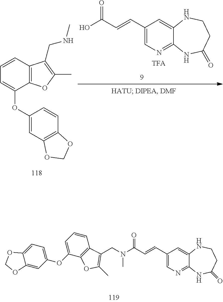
C1(C=CC(=O)N(CC2=C(C)OC3=C2C=CC=C3OC2=CC=C3C(=C2)OCO3)C)=CN=C2C(=C1)NCCC(=O)N2.C1=CC2=C(C(OC3=CC4=C(C=C3)OCO4)=C1)OC(C)=C2CNC.C1(C=CC(O)=O)=CN=C2C(=C1)NCCC(=O)N2
